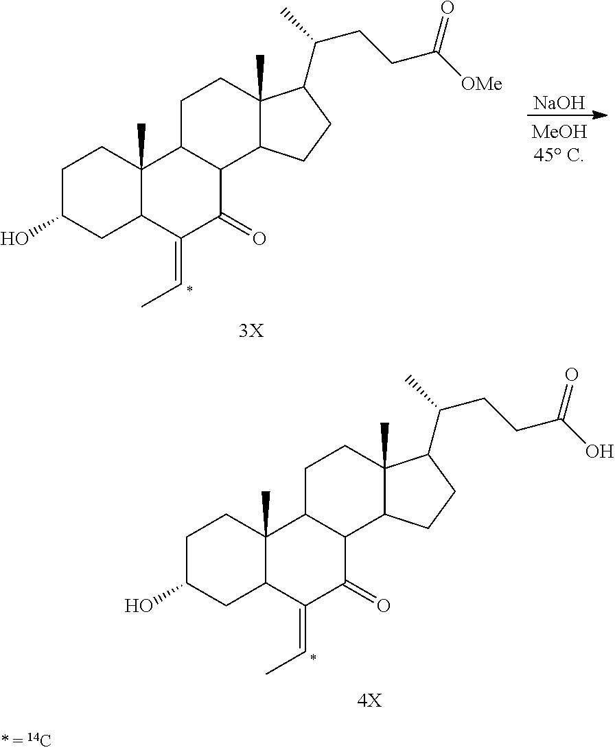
[NaOH].C1C(O)CC2C(C)(C1)C1C(C(=O)C2=CC)C2C(C)(CC1)C(C(C)CCC([OMe])=O)CC2.C1C(O)CC2C(C)(C1)C1C(C(=O)C2=CC)C2C(C)(CC1)C(C(C)CCC(O)=O)CC2
